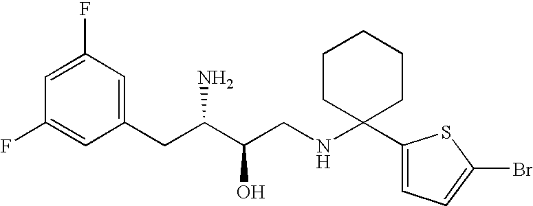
C1=C(F)C=C(CC(C(CNC2(C3=CC=C(Br)S3)CCCCC2)O)N)C=C1F
